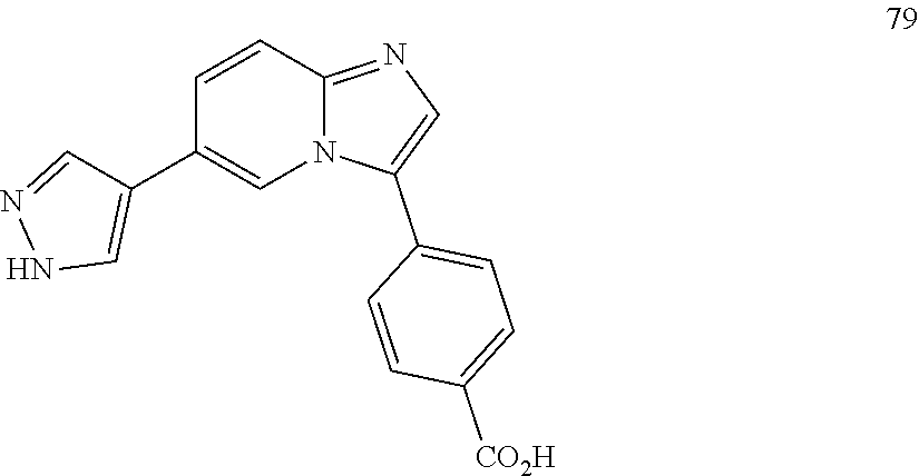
C1(C2=CN3C(=NC=C3C3=CC=C([CO2H])C=C3)C=C2)=CNN=C1
